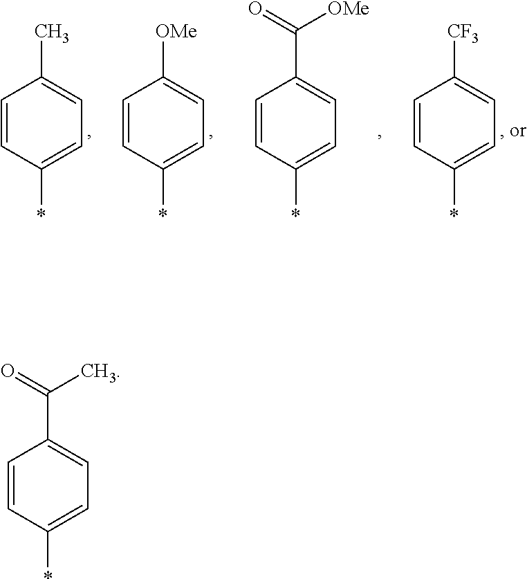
C1=CC(*)=CC=C1C.C1=CC(*)=CC=C1[OMe].C1=CC(*)=CC=C1C(=O)[OMe].C1=CC(*)=CC=C1[CF3].C1=CC(*)=CC=C1C(=O)C
